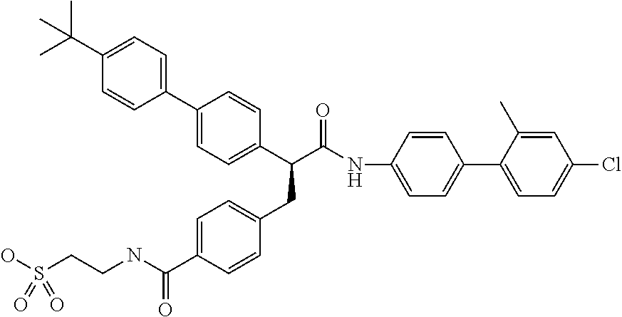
C1(C2=CC=C(C(C(=O)NC3=CC=C(C4=CC=C(Cl)C=C4C)C=C3)CC3=CC=C(C(NCCS(O)(=O)=O)=O)C=C3)C=C2)=CC=C(C(C)(C)C)C=C1
